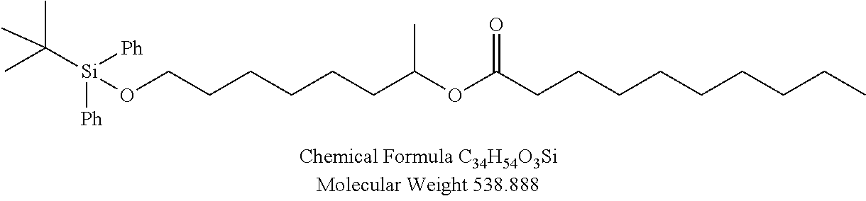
[Si](OCCCCCCC(OC(CCCCCCCCC)=O)C)([Ph])([Ph])C(C)(C)C
